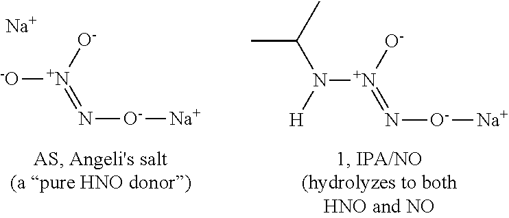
[-O][N+]([O-])=N[O-][Na].N([N+]([O-])=N[O-][Na])([H])C(C)C.[Na]
